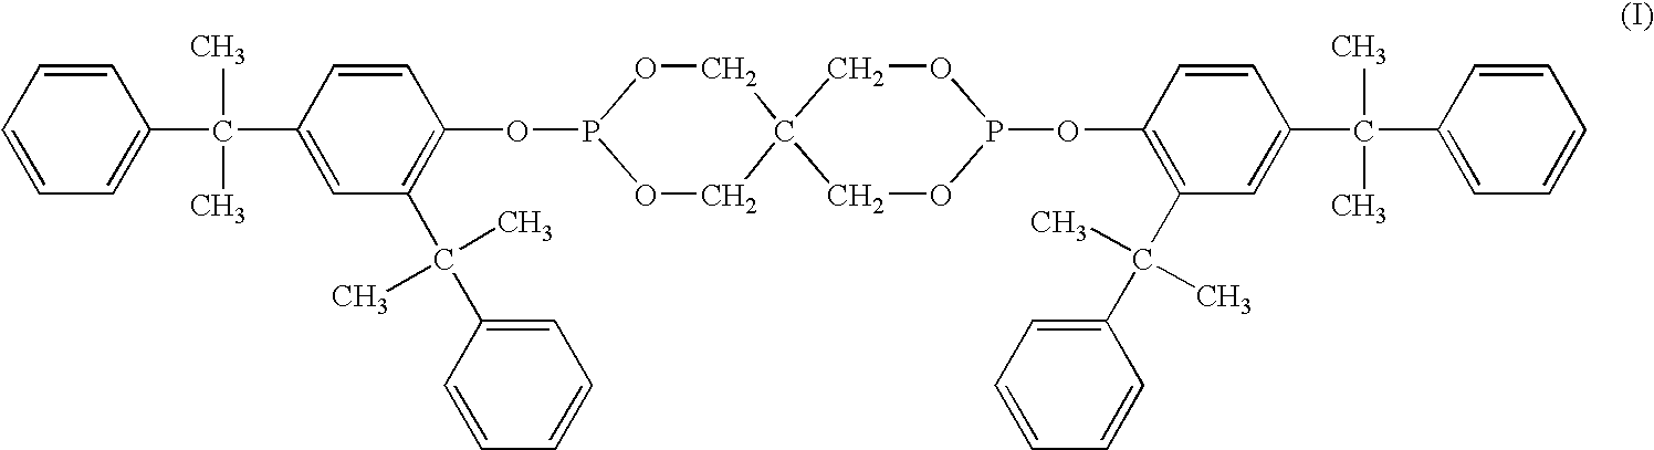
C1=CC=CC=C1C(C1=CC(C(C2=CC=CC=C2)(C)C)=C(OP2OCC3(CO2)COP(OC2=C(C(C4=CC=CC=C4)(C)C)C=C(C(C4=CC=CC=C4)(C)C)C=C2)OC3)C=C1)(C)C
